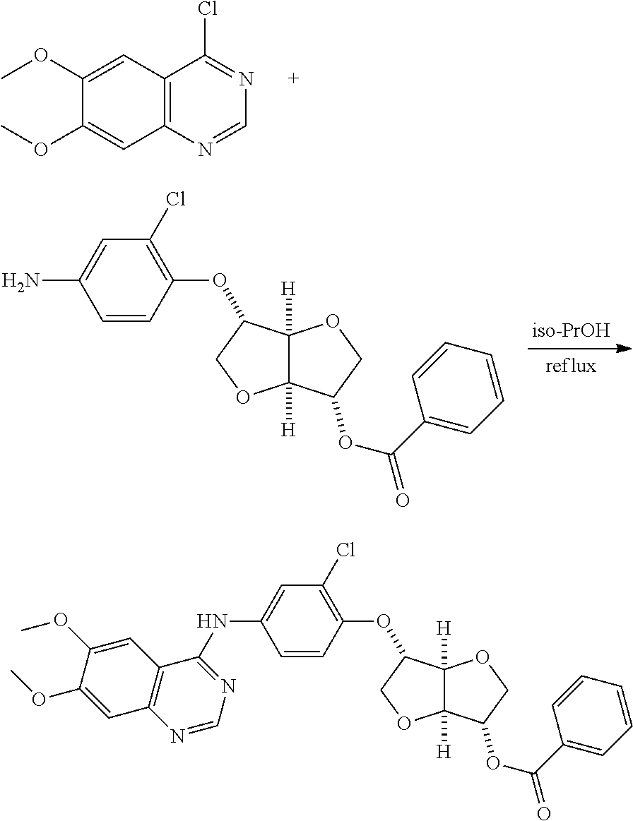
C12=C(N=CN=C1Cl)C=C(OC)C(OC)=C2.C1=C(N)C=CC(OC2C3([H])C([H])(OC2)C(OC(=O)C2=CC=CC=C2)CO3)=C1Cl.C1=C(NC2=NC=NC3=C2C=C(OC)C(OC)=C3)C=CC(OC2C3([H])C([H])(OC2)C(OC(=O)C2=CC=CC=C2)CO3)=C1Cl
